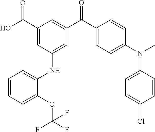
C1(C(O)=O)=CC(NC2=CC=CC=C2OC(F)(F)F)=CC(C(C2=CC=C(N(C)C3=CC=C(Cl)C=C3)C=C2)=O)=C1
